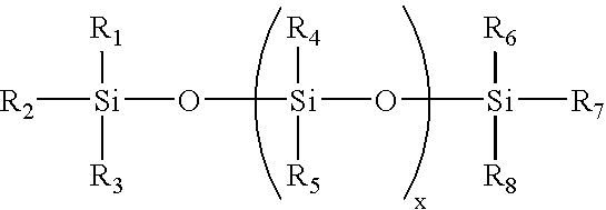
[R2][Si](O[Si]([R4])([R5])O[Si]([R7])([R6])[R8])([R1])[R3]
